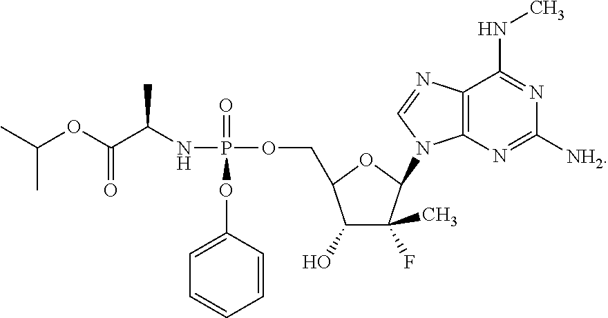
C1(O)C(F)(C)C(N2C3=C(C(NC)=NC([NH2])=N3)N=C2)OC1COP(=O)(OC1=CC=CC=C1)NC(C(=O)OC(C)C)C
